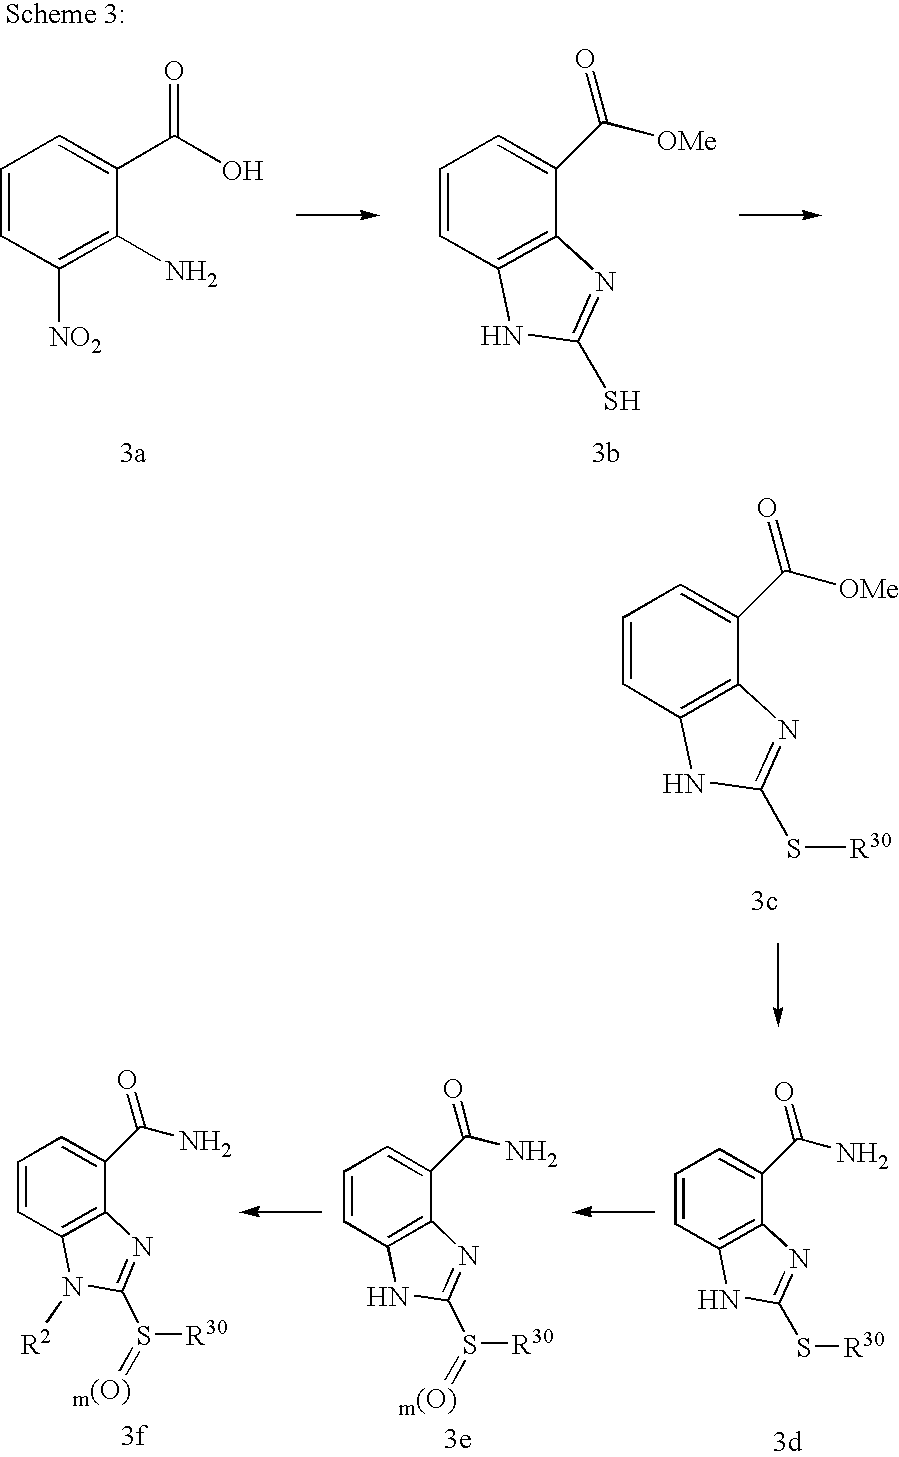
C1=CC2=C(C(C([OMe])=O)=C1)N=C(S[R30])N2.C1=CC([NO2])=C(N)C(C(O)=O)=C1.C1=CC2=C(C(C([OMe])=O)=C1)N=C(S)N2.C1=CC2=C(C(C(N)=O)=C1)N=C(S[R30])N2.C1=CC2=C(C(C(N)=O)=C1)N=C(S([R30])=[m(O)])N2.C1=CC2=C(C(C(N)=O)=C1)N=C(S([R30])=[m(O)])N2[R2]
